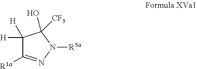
C1([H])([H])C([R1a])=NN([R5a])C1(O)[CF3]
